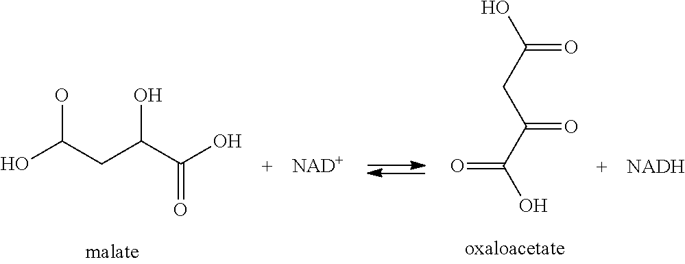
OC(C(O)=O)CC(O)O.[NAD+].[NADH].OC(C(CC(O)=O)=O)=O
